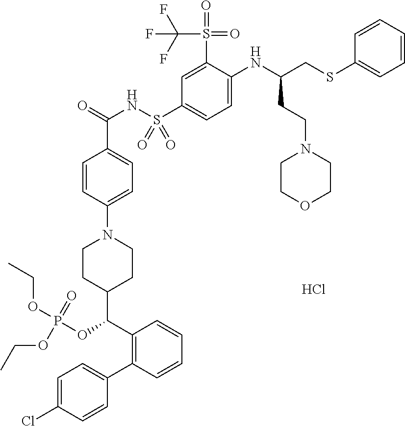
C1=CC(N2CCC(C(OP(OCC)(=O)OCC)C3=C(C4=CC=C(Cl)C=C4)C=CC=C3)CC2)=CC=C1C(=O)NS(C1=CC=C(NC(CSC2=CC=CC=C2)CCN2CCOCC2)C(S(=O)(=O)C(F)(F)F)=C1)(=O)=O.Cl
